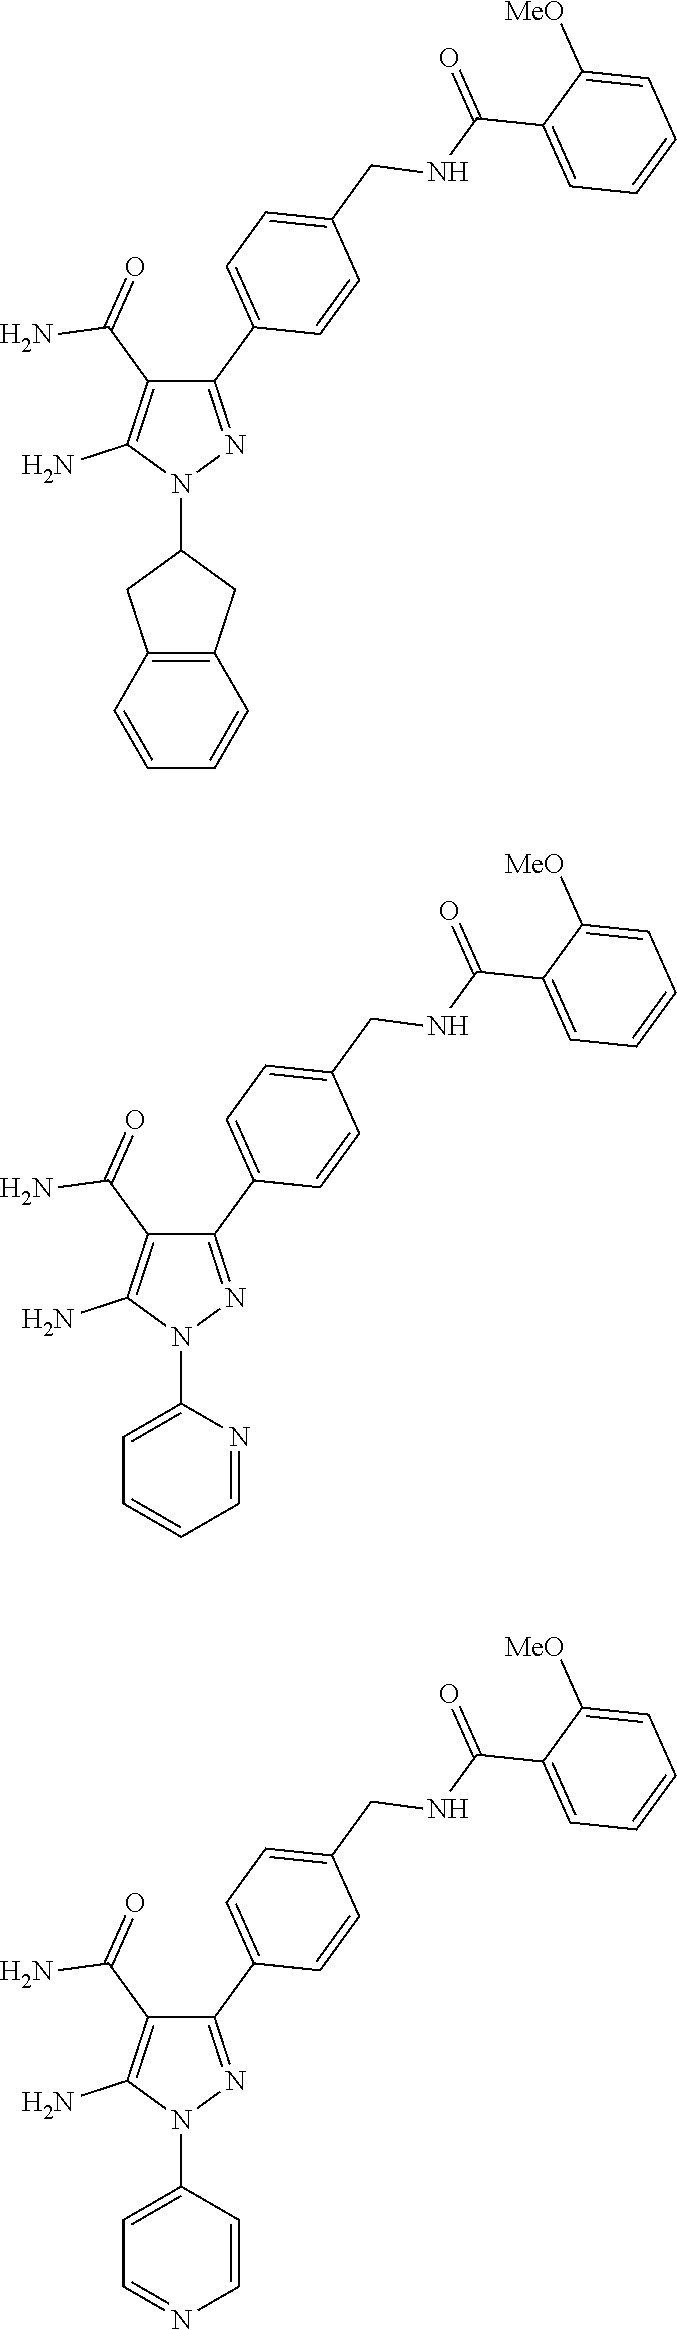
N1(C2CC3=C(C2)C=CC=C3)N=C(C2=CC=C(CNC(C3=CC=CC=C3[MeO])=O)C=C2)C(C(=O)N)=C1N.N1(C2=CC=CC=N2)N=C(C2=CC=C(CNC(C3=CC=CC=C3[MeO])=O)C=C2)C(C(=O)N)=C1N.N1(C2=CC=NC=C2)N=C(C2=CC=C(CNC(C3=CC=CC=C3[MeO])=O)C=C2)C(C(=O)N)=C1N
